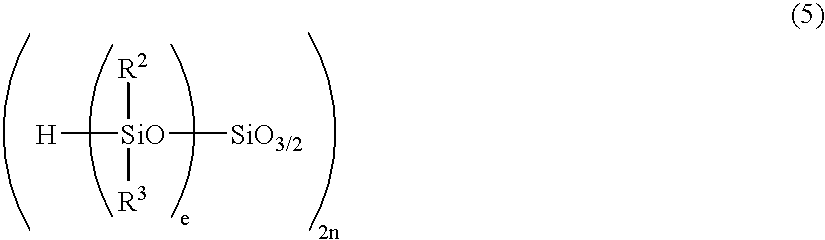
[H][SiO]([SiO3/2])([R2])[R3]
